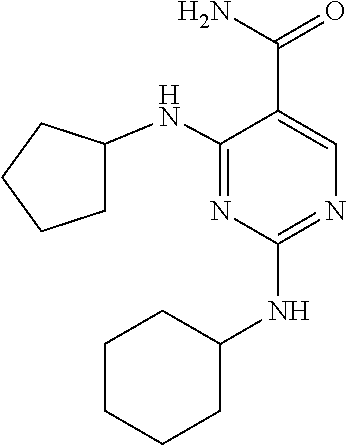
C1C(NC2=NC(NC3CCCCC3)=NC=C2C(N)=O)CCC1
